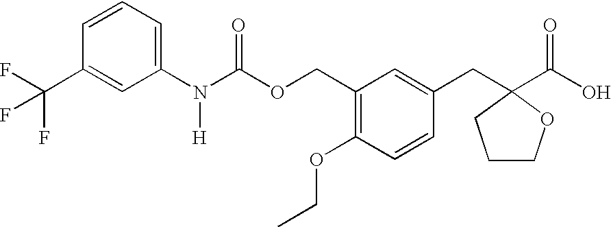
C1=CC=C(N(C(OCC2=C(OCC)C=CC(CC3(C(O)=O)OCCC3)=C2)=O)[H])C=C1C(F)(F)F
